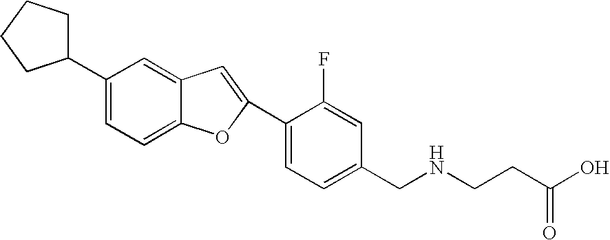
C1(C2=CC=C3C(=C2)C=C(C2=CC=C(CNCCC(O)=O)C=C2F)O3)CCCC1
